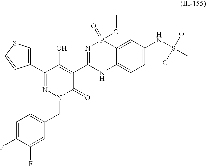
C1(C2=NN(CC3=CC=C(F)C(F)=C3)C(=O)C(C3=NP(=O)(OC)C4=CC(NS(C)(O)O)=CC=C4N3)=C2O)=CSC=C1
